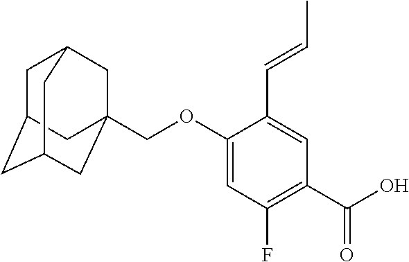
C1(OCC23CC4CC(CC(C2)C4)C3)=CC(F)=C(C(=O)O)C=C1C=CC
